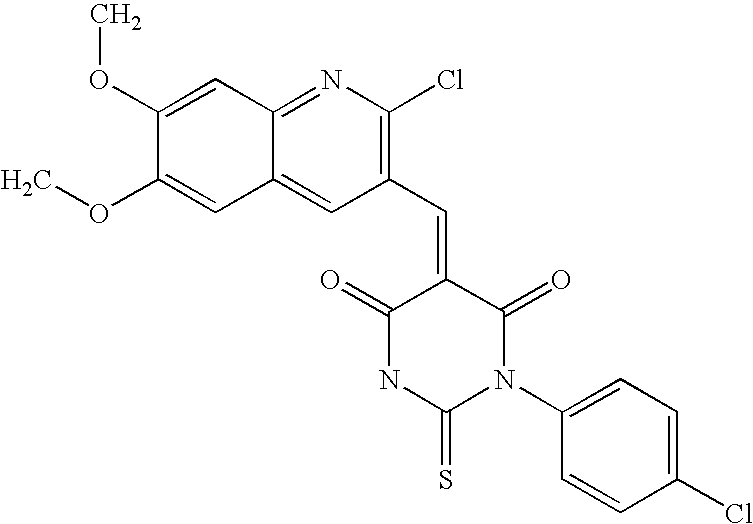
C1=C(OC)C(OC)=CC2=CC(C=C3C(=O)NC(=S)N(C4=CC=C(Cl)C=C4)C3=O)=C(Cl)N=C12
